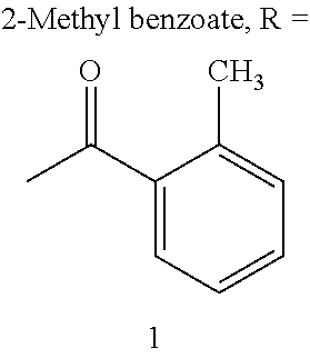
C1(C(C)=O)=CC=CC=C1C
